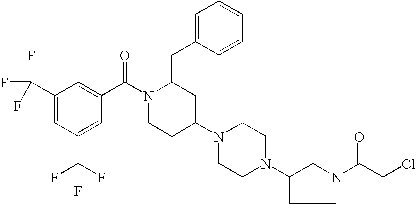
C1(C(F)(F)F)=CC(C(F)(F)F)=CC(C(N2CCC(N3CCN(C4CCN(C(CCl)=O)C4)CC3)CC2CC2=CC=CC=C2)=O)=C1
